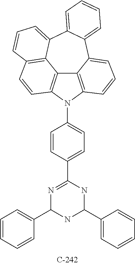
C1(C2=NC(C3=CC=CC=C3)NC(C3=CC=CC=C3)N2)=CC=C(N2C3=C4C5=C2C=CC2=C5C(=CC=C2)C2=CC=CC=C2C4=CC=C3)C=C1
